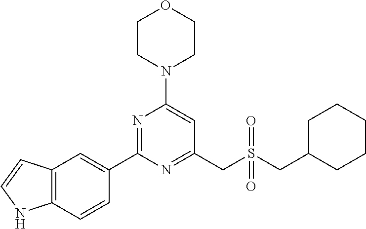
C1CN(C2=CC(CS(CC3CCCCC3)(=O)=O)=NC(C3=CC4=C(C=C3)NC=C4)=N2)CCO1
